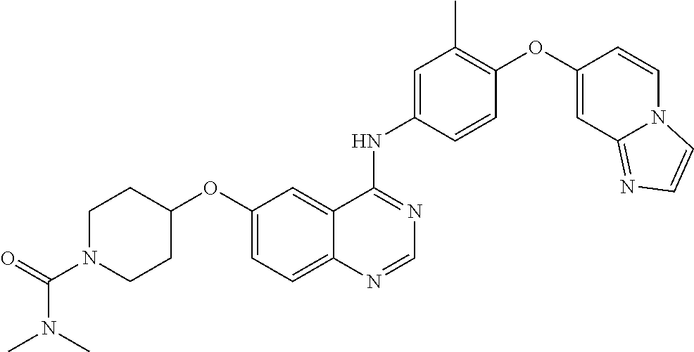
O(C1=CC=C2C(=C1)C(NC1=CC(C)=C(OC3=CC4=NC=CN4C=C3)C=C1)=NC=N2)C1CCN(C(=O)N(C)C)CC1
